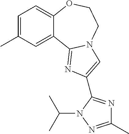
C1=C(C)C=C2C(=C1)OCCN1C2=NC(C2=NC(C)=NN2C(C)C)=C1
